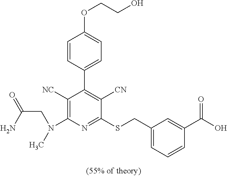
C1([NC])=C(N(CC(=O)N)C)N=C(SCC2=CC=CC(C(O)=O)=C2)C([CN])=C1C1=CC=C(OCCO)C=C1
